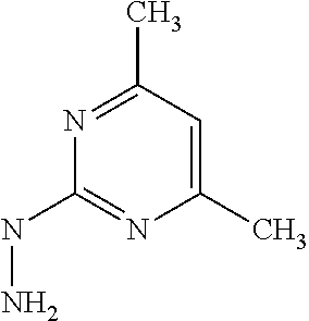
N1=C(C)C=C(C)N=C1NN
